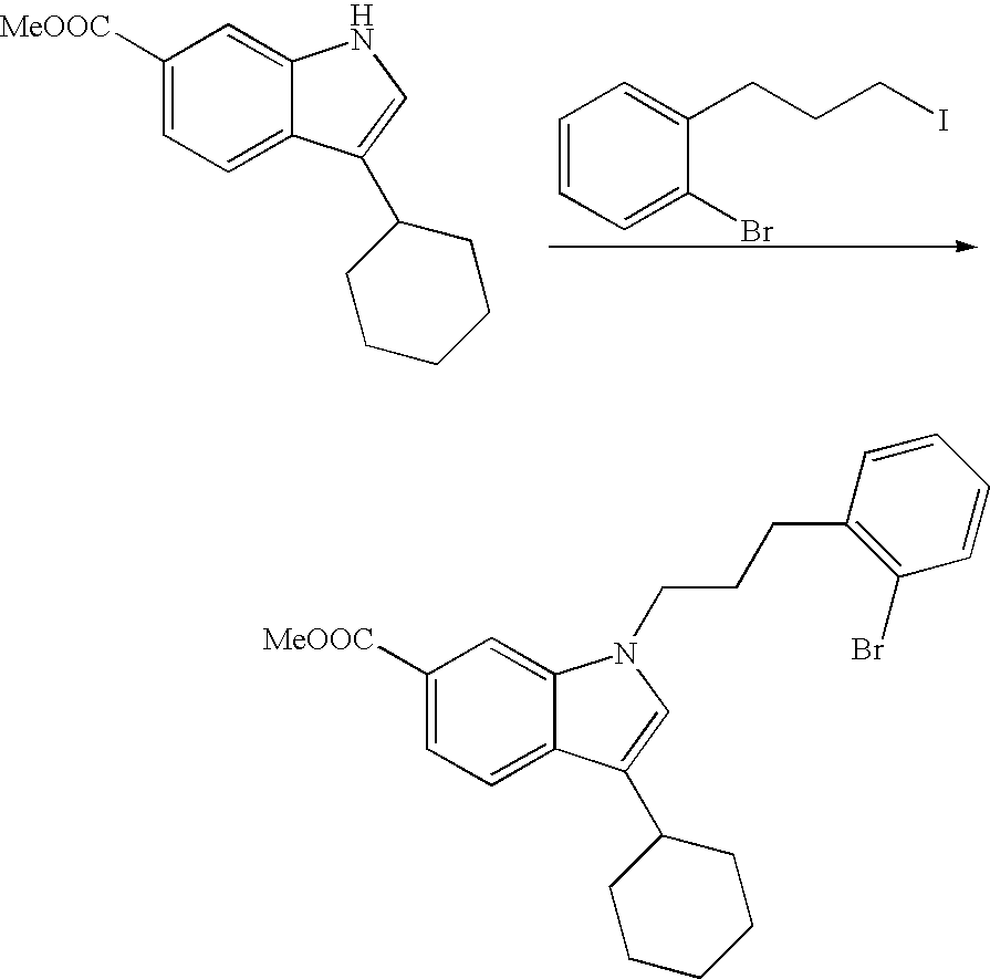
C1([MeOOC])=CC=C2C(=C1)NC=C2C1CCCCC1.C1=CC=C(Br)C(CCCI)=C1.C1([MeOOC])=CC=C2C(=C1)N(CCCC1=C(Br)C=CC=C1)C=C2C1CCCCC1
